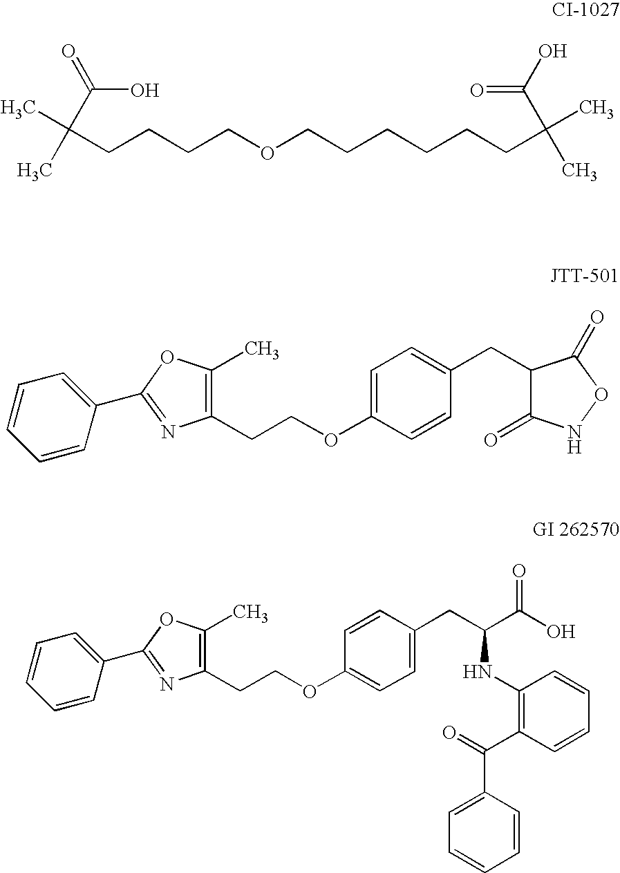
C(CCCCOCCCCCCC(C)(C)C(=O)O)(C(O)=O)(C)C.C1=CC=CC(C2=NC(CCOC3=CC=C(CC4C(=O)NOC4=O)C=C3)=C(C)O2)=C1.C1=CC=CC(C2=NC(CCOC3=CC=C(CC(C(O)=O)NC4=C(C(=O)C5=CC=CC=C5)C=CC=C4)C=C3)=C(C)O2)=C1
